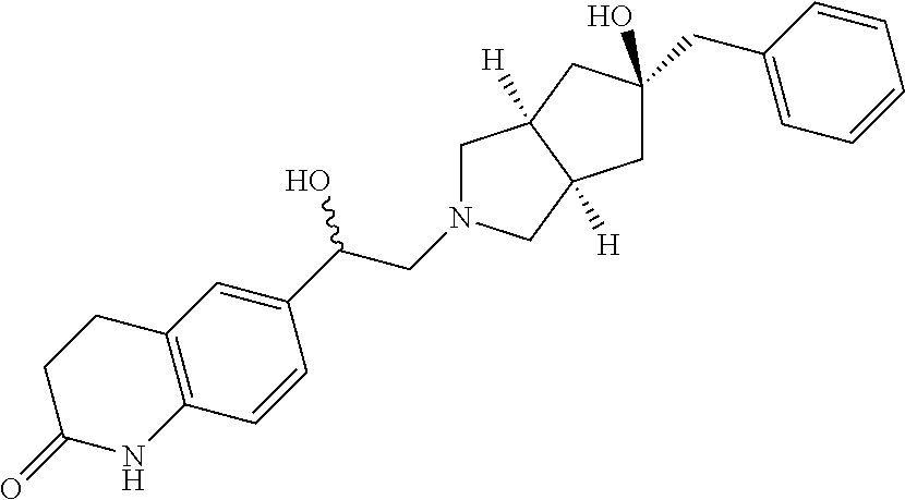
C1N(CC(C2=CC3=C(C=C2)NC(=O)CC3)O)CC2([H])C1([H])CC(CC1=CC=CC=C1)(O)C2
